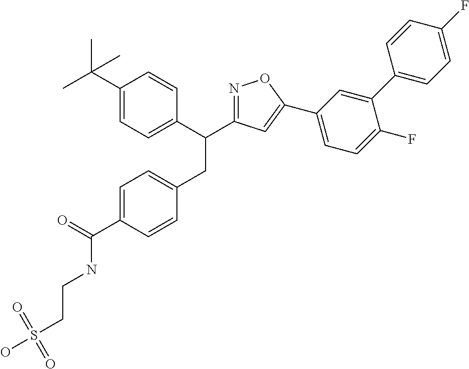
C1=C(C(=O)NCCS(O)(=O)=O)C=CC(CC(C2=CC=C(C(C)(C)C)C=C2)C2=NOC(C3=CC=C(F)C(C4=CC=C(F)C=C4)=C3)=C2)=C1
